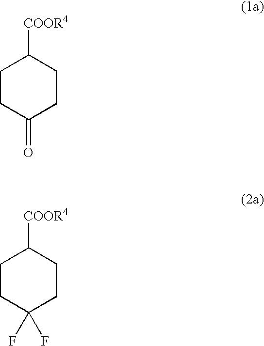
C1CC(=O)CCC1[COOR4].C1CC(F)(F)CCC1[COOR4]
